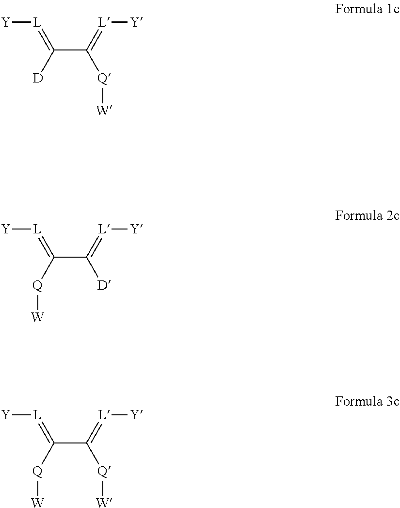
C(C(=[L][Y])[Q][W])([D])=[L][Y].C(C(=[L][Y])[D])([Q][W])=[L][Y].C(C(=[L][Y])[Q][W])([Q][W])=[L][Y]
